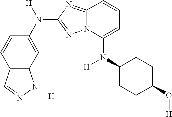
C1=CC2=C(C=C1N([H])C1=NN3C(=N1)C=CC=C3N(C1CCC(O[H])CC1)[H])NN=C2.[H]
